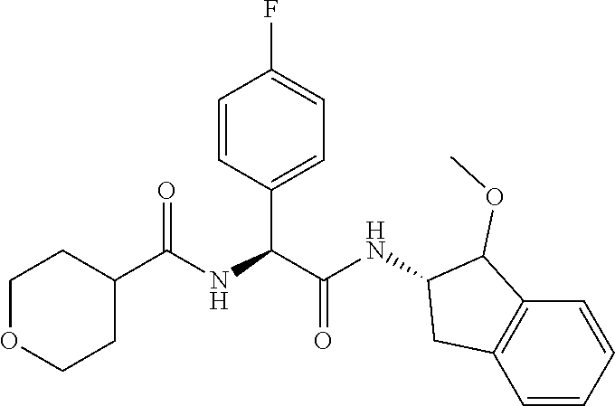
C1=CC(C(C(NC2CC3=C(C2OC)C=CC=C3)=O)NC(C2CCOCC2)=O)=CC=C1F
